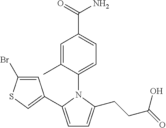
C1=C(C2=CSC(Br)=C2)N(C2=CC=C(C(=O)N)C=C2C)C(CCC(=O)O)=C1
